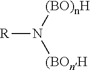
[R]N([(BO)nH])[(BOnH]
